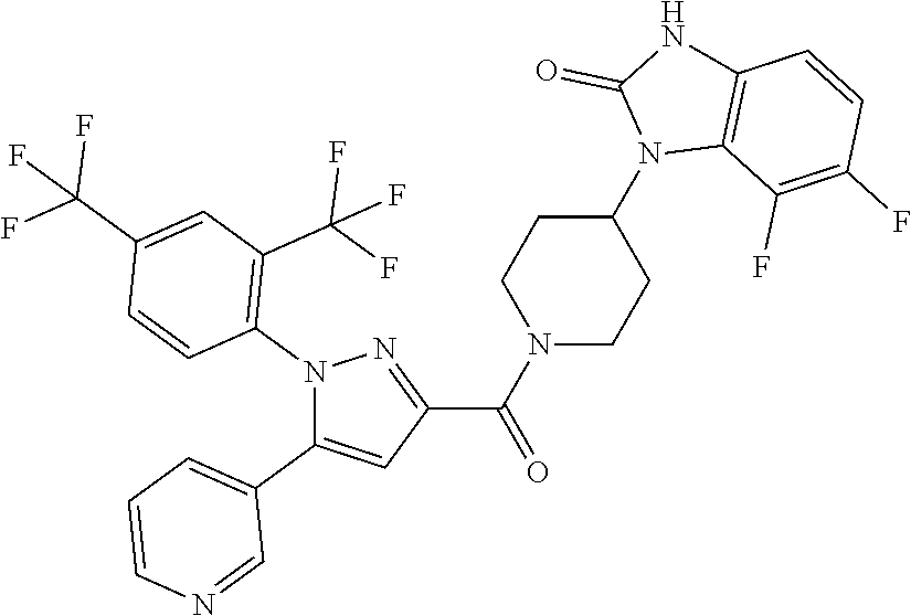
N1(C2=C(C(F)(F)F)C=C(C(F)(F)F)C=C2)C(C2=CC=CN=C2)=CC(C(N2CCC(N3C4=C(NC3=O)C=CC(F)=C4F)CC2)=O)=N1
